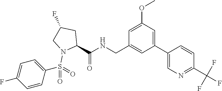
C(C1CC(F)CN1S(=O)(=O)C1=CC=C(F)C=C1)(=O)NCC1=CC(C2=CN=C(C(F)(F)F)C=C2)=CC(OC)=C1
